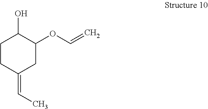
C1CC(=CC)CC(OC=C)C1O
